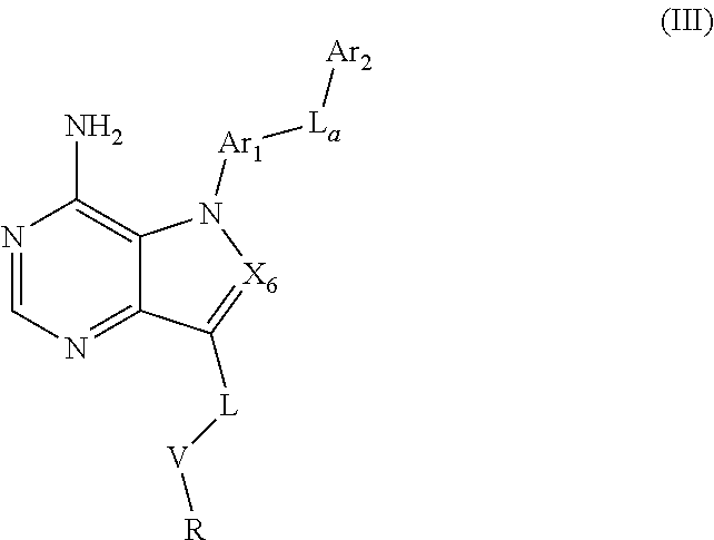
N1=CN=C2C(=C1N)N([Ar1][La][Ar2])[X6]=C2[L][V][R]
